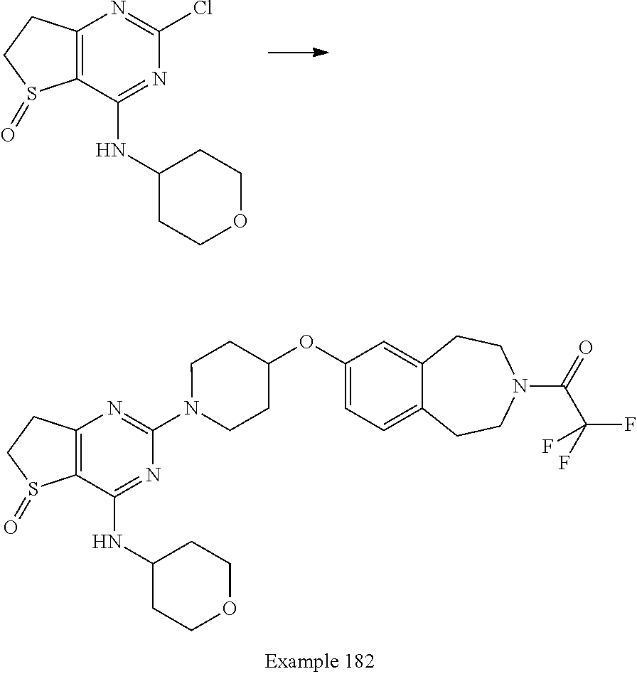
C12=C(C(NC3CCOCC3)=NC(Cl)=N1)S(=O)CC2.C12=C(C(NC3CCOCC3)=NC(N3CCC(OC4=CC=C5C(=C4)CCN(C(=O)C(F)(F)F)CC5)CC3)=N1)S(=O)CC2
